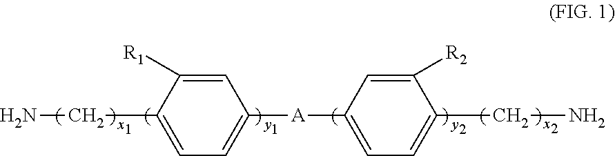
C1=C(CN)C([R1])=CC([A]C2=CC=C(CN)C([R2])=C2)=C1
